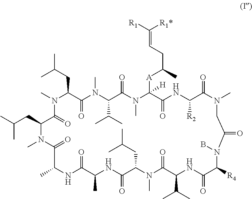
CC(C)CC1C(=O)N(C)C(CC(C)C)C(=O)N(C)C(C(C)C)C(=O)N(C)C([A]C(CC=C([R1])[R1*])C)([H])C(=O)NC([R2])C(=O)N(C)CC(=O)N(B)C([R4])C(=O)NC(C(C)C)C(=O)N(C)C(CC(C)C)C(=O)NC(C)C(=O)NC(C)C(=O)N1C
